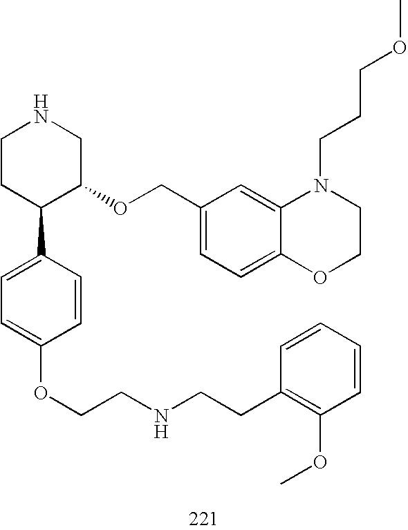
C1CC(C2=CC=C(OCCNCCC3=C(OC)C=CC=C3)C=C2)C(OCC2=CC=C3C(=C2)N(CCCOC)CCO3)CN1
